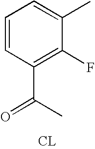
C1=CC(C(C)=O)=C(F)C(C)=C1.[CL]
